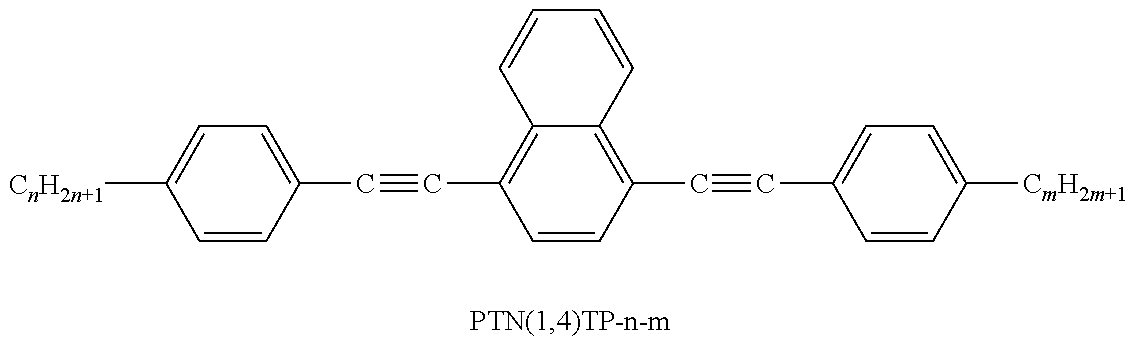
C1=CC(C#CC2=C3C(=C(C#CC4=CC=C([CmH2m+1])C=C4)C=C2)C=CC=C3)=CC=C1[CnH2n+1]
